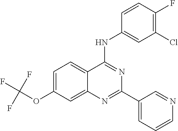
C1=C(OC(F)(F)F)C=C2C(=C1)C(NC1=CC(Cl)=C(F)C=C1)=NC(C1=CC=CN=C1)=N2
